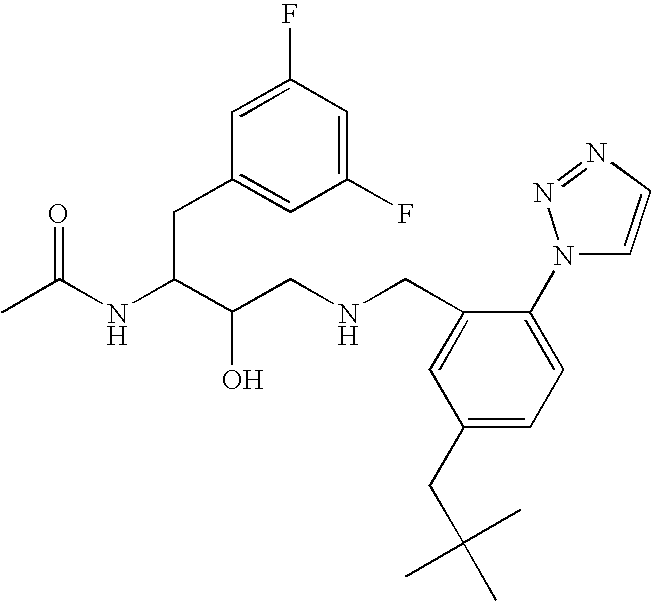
CC(NC(C(CNCC1=CC(CC(C)(C)C)=CC=C1N1C=CN=N1)O)CC1=CC(F)=CC(F)=C1)=O
